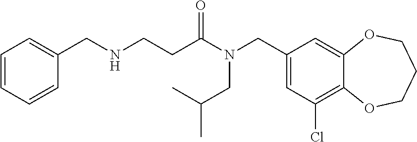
C1(CN(CC(C)C)C(CCNCC2=CC=CC=C2)=O)=CC(Cl)=C2C(=C1)OCCCO2
